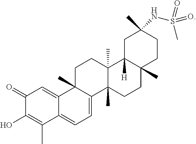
C12(C)C(=CC=C3C1=CC(=O)C(O)=C3C)C1(C)C(C)(CC2)C2([H])C(C)(CC1)CCC(NS(=O)(=O)C)(C)C2
